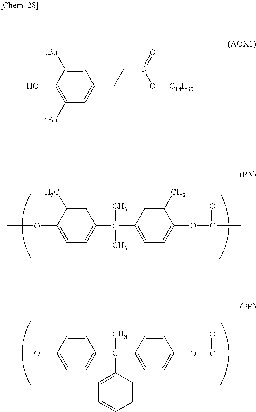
C1=C(OC)C(C)=CC(C(C2=CC=C(OC(C)=O)C(C)=C2)(C)C)=C1.C1=C(OC)C=CC(C(C2=CC=C(OC(C)=O)C=C2)(C2=CC=CC=C2)C)=C1.C1([tBu])=C(O)C([tBu])=CC(CCC(=O)O[C18H37])=C1
